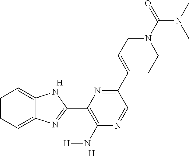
C1=CC=C2C(=C1)NC(C1=C(N[H])N=CC(C3=CCN(C(N(C)C)=O)CC3)=N1)=N2.[H].[H]
